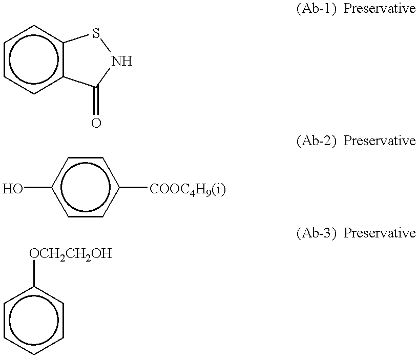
c1ccc2c(c1)SNC2=O.c1cc([COOC4H9(i)])ccc1O.c1ccccc1[OCH2CH2OH]
